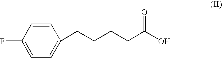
C1=CC(F)=CC=C1CCCCC(O)=O
